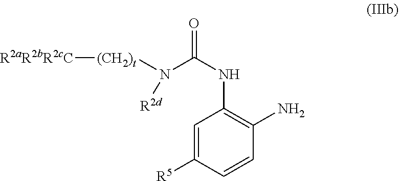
C1=C([R5])C=CC(N)=C1NC(=O)N([R2d])[(CH2)t][R2aR2bR2cC]
